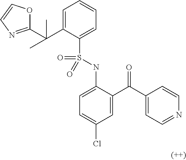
C1=C(C(C2=NC=CO2)(C)C)C(S(NC2=CC=C(Cl)C=C2C(C2=CC=NC=C2)=O)(=O)=O)=CC=C1
